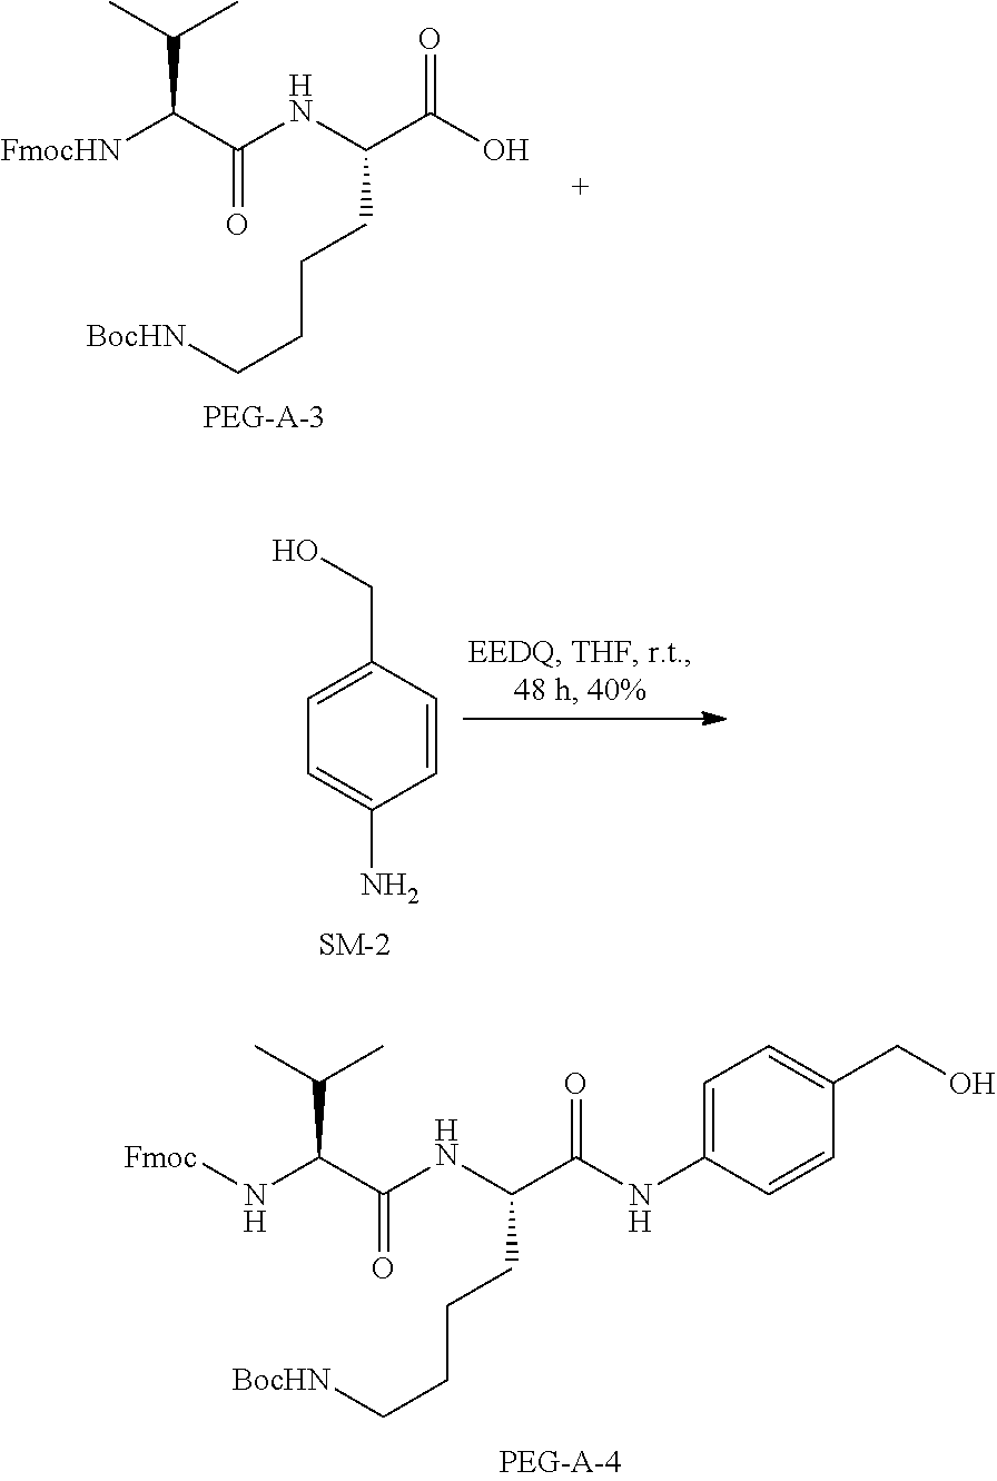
[FmocHN]C(C(NC(C(O)=O)CCCC[BocHN])=O)C(C)C.C(C1=CC=C(N)C=C1)O.N(C(C(NC(C(NC1=CC=C(CO)C=C1)=O)CCCC[BocHN])=O)C(C)C)[Fmoc]
